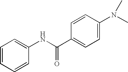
C1=CC=CC(NC(C2=CC=C(N(C)C)C=C2)=O)=C1
